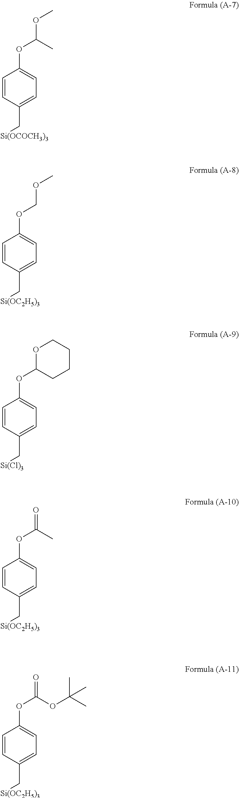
C1=CC(C[Si(OCOCH3)3])=CC=C1OC(OC)C.C1=CC(C[Si(OC2H5)3])=CC=C1OCOC.C1=CC(C[Si(Cl)3])=CC=C1OC1OCCCC1.C1=CC(C[Si(OC2H5)3])=CC=C1OC(=O)C.C1=CC(C[Si(OC2H5)3])=CC=C1OC(=O)OC(C)(C)C
